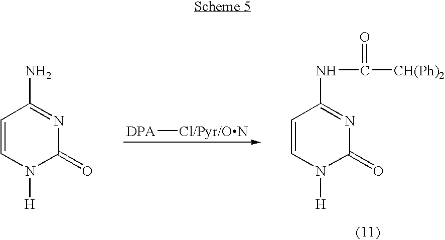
[DPA][Cl/Pyr/ON].C1=CN([H])C(=O)N=C1NC(=O)[CH(Ph)2].C1=CN([H])C(=O)N=C1N
